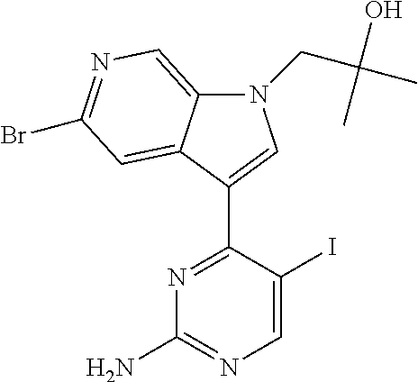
N1=C(C2=CN(CC(C)(O)C)C3=CN=C(Br)C=C32)C(I)=CN=C1N
